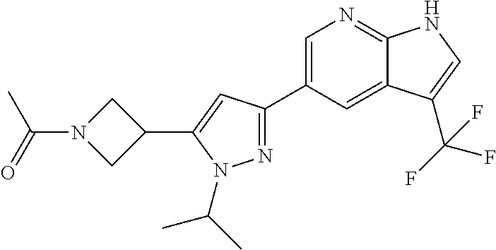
N1=C(C2=CN=C3C(=C2)C(C(F)(F)F)=CN3)C=C(C2CN(C(C)=O)C2)N1C(C)C
